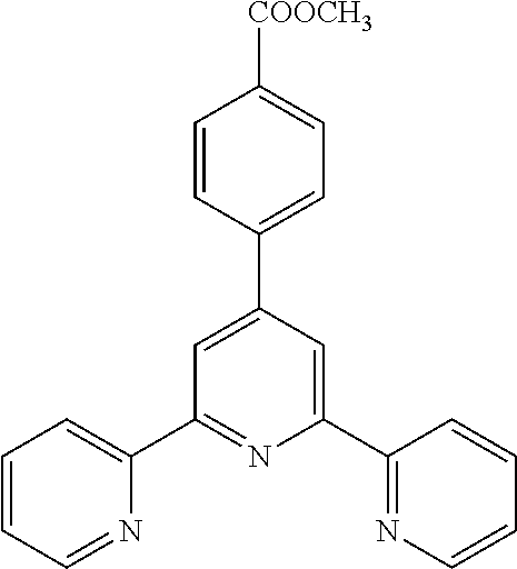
C1=CC=NC(C2=NC(C3=NC=CC=C3)=CC(C3=CC=C([COOCH3])C=C3)=C2)=C1
